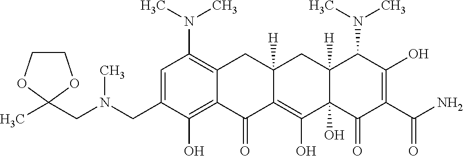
C1=C(CN(CC2(C)OCCO2)C)C(O)=C2C(=C1N(C)C)CC1([H])C(=C(O)C3(O)C([H])(C1)C(N(C)C)C(O)=C(C(N)=O)C3=O)C2=O
